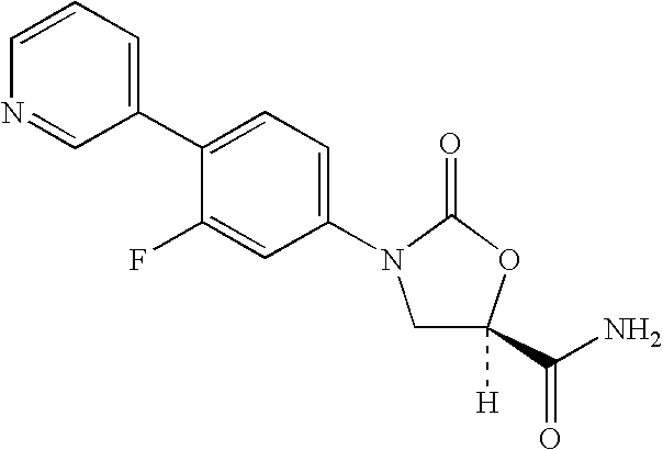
C1(C2=CC=C(N3CC([H])(C(N)=O)OC3=O)C=C2F)=CC=CN=C1
